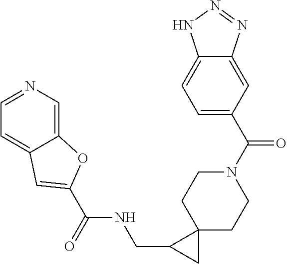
C1=NC=C2C(=C1)C=C(C(=O)NCC1CC13CCN(C(C1=CC=C4C(=C1)N=NN4)=O)CC3)O2
